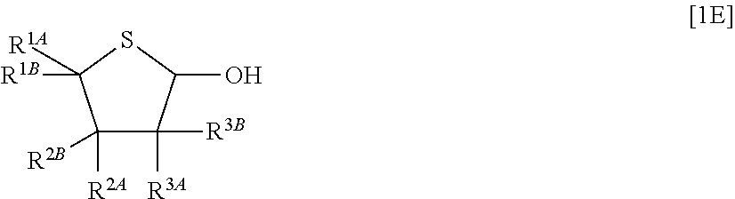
C1([R2B])([R2A])C([R3A])([R3B])C(O)SC1([R1A])[R1B]
